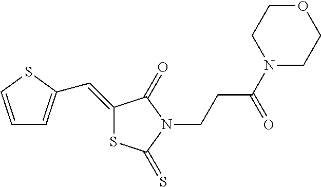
C1=CSC(C=C2SC(=S)N(CCC(N3CCOCC3)=O)C2=O)=C1
